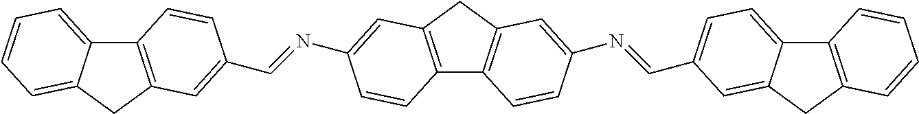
C12=C(CC3=C1C=CC(N=CC1=CC=C4C5=C(CC4=C1)C=CC=C5)=C3)C=C(N=CC1=CC3=C(C4=CC=CC=C4C3)C=C1)C=C2
